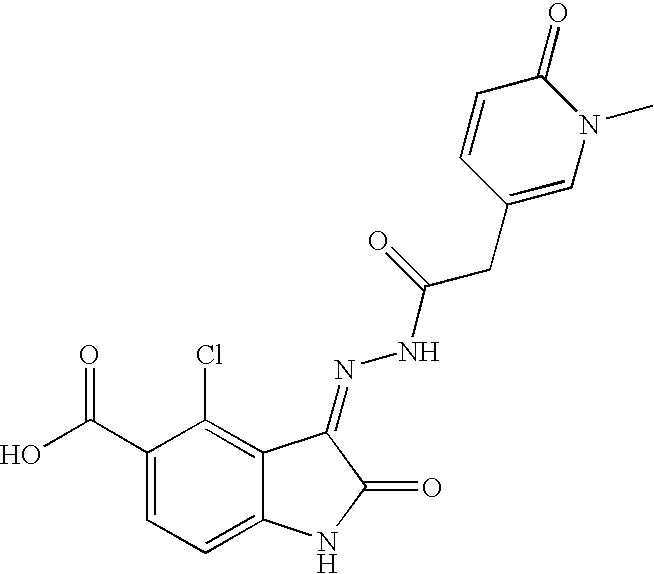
C1(C(O)=O)=CC=C2C(=C1Cl)C(=NNC(CC1=CN(C)C(=O)C=C1)=O)C(=O)N2
